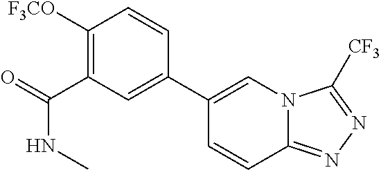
C1([F3CO])=C(C(=O)NC)C=C(C2=CN3C(=NN=C3[CF3])C=C2)C=C1
